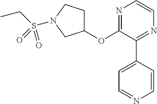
C1(OC2=NC=CN=C2C2=CC=NC=C2)CCN(S(=O)(=O)CC)C1
